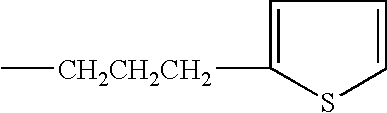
[CH2CH2CH2](C1=CC=CS1)C
